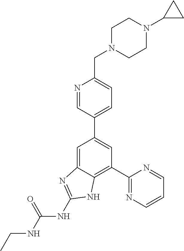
C1=C2C(=C(C3=NC=CC=N3)C=C1C1=CC=C(CN3CCN(C4CC4)CC3)N=C1)NC(NC(NCC)=O)=N2
